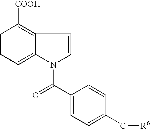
C1=CC=C2C(=C1[COOH])C=CN2C(C1=CC=C([G][R6])C=C1)=O
